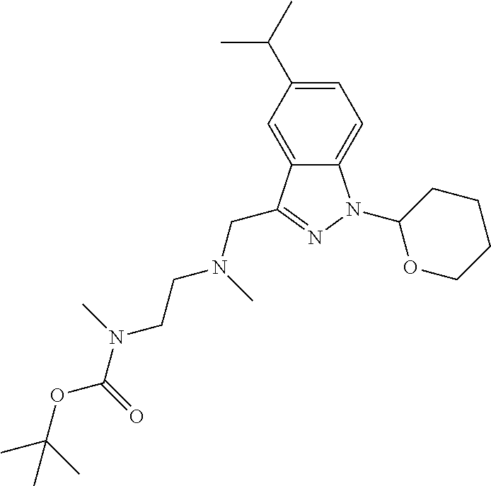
C1=C(C(C)C)C=C2C(=C1)N(C1OCCCC1)N=C2CN(CCN(C)C(=O)OC(C)(C)C)C
